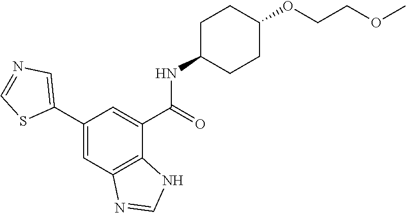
O(C)CCOC1CCC(NC(C2=CC(C3=CN=CS3)=CC3=C2NC=N3)=O)CC1
